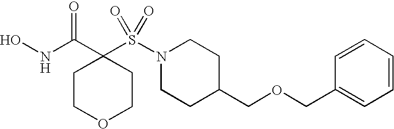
C1COCCC1(C(NO)=O)S(=O)(=O)N1CCC(COCC2=CC=CC=C2)CC1
